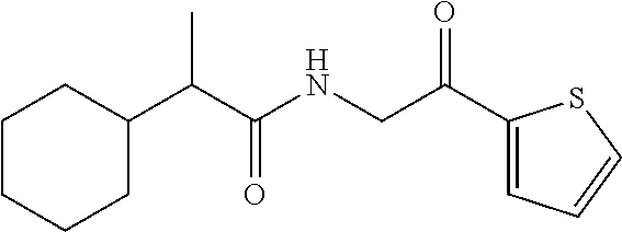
C1CCCC(C(C(NCC(C2=CC=CS2)=O)=O)C)C1
